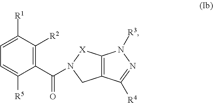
C1=C([R5])C(C(=O)N2[X]C3=C(C2)C([R4])=NN3[R3])=C([R2])C([R1])=C1
